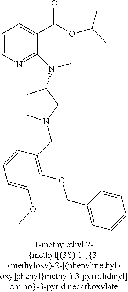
C1=CN=C(N(C)C2CCN(CC3=C(OCC4=CC=CC=C4)C(OC)=CC=C3)C2)C(C(OC(C)C)=O)=C1
